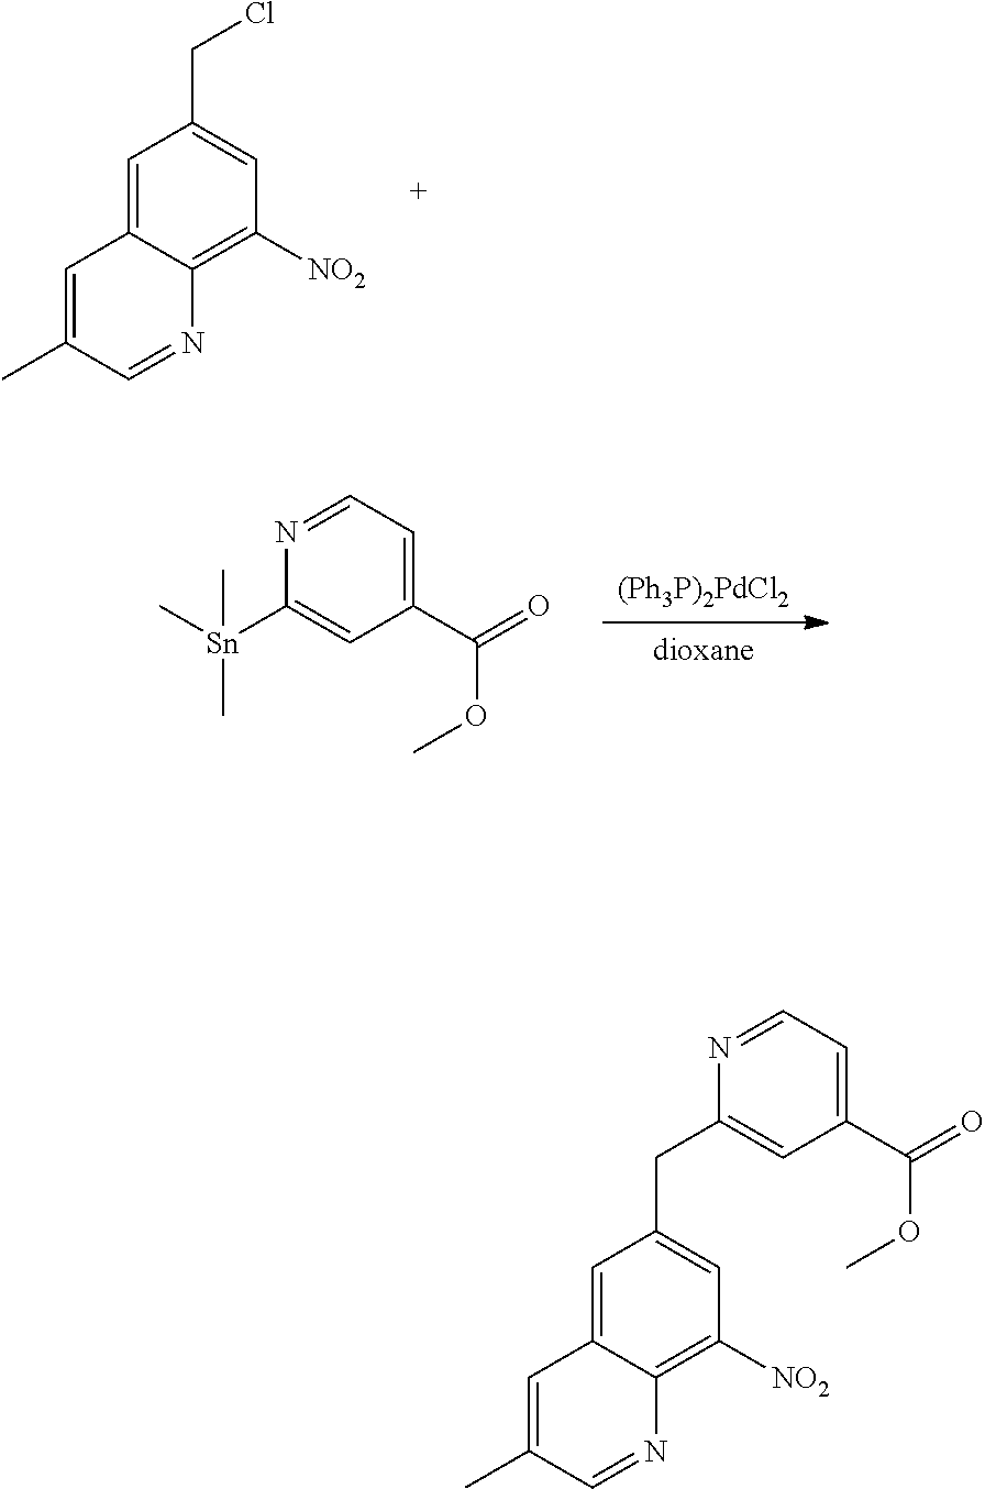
[dioxane].[(Ph3P)2PdCl2].C1([Sn](C)(C)C)=CC(C(=O)OC)=CC=N1.C1=C2C(=C([NO2])C=C1CCl)N=CC(C)=C2.C1=C2C(=C([NO2])C=C1CC1=CC(C(=O)OC)=CC=N1)N=CC(C)=C2
